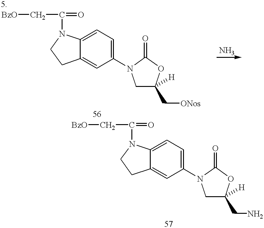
C1=C(N2CC([H])(C[ONos])OC2=O)C=C2C(=C1)N(C(=O)C[BzO])CC2.C1=C(N2CC([H])(CN)OC2=O)C=C2C(=C1)N(C(=O)C[BzO])CC2
